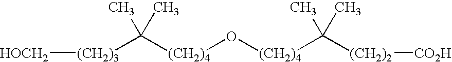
[(CH2)3]([HOCH2])C([(CH2)4]O[(CH2)4]C([(CH2)2][CO2H])(C)C)(C)C
